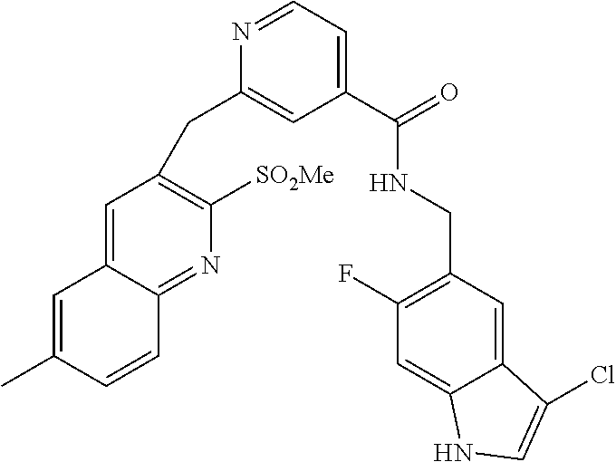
C1=C(C)C=CC2=NC([SO2Me])=C(CC3=CC(C(=O)NCC4=C(F)C=C5C(=C4)C(Cl)=CN5)=CC=N3)C=C12
